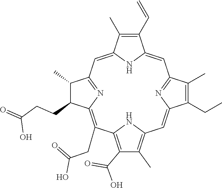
C1(C=C)=C(C)C2=CC3=NC(=C(CC(=O)O)C4=C(C(O)=O)C(C)=C(N4)C=C4C(CC)=C(C)C(=N4)C=C1N2)C(CCC(=O)O)C3C
